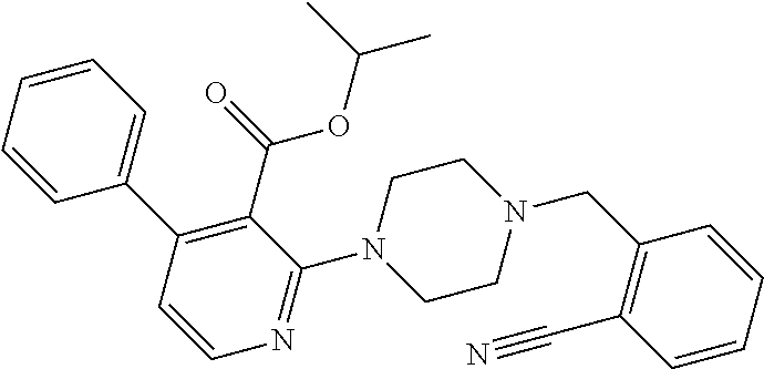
C1=CC=CC(C2=C(C(=O)OC(C)C)C(N3CCN(CC4=C(C#N)C=CC=C4)CC3)=NC=C2)=C1
